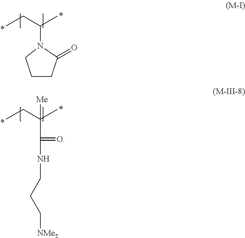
C1CC(=O)N(C(C)CC)C1.C(C(C)(CC)[Me])(=O)NCCC[NMe2]
